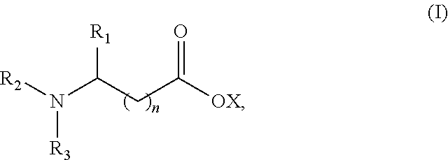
[R3]N([R2])C(CC([OX])=O)[R1]
